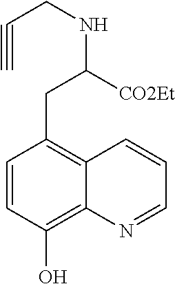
C1=CC(O)=C2C(=C1CC([CO2Et])NCC#C)C=CC=N2
